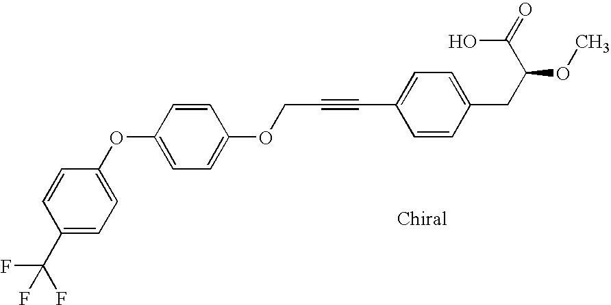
C1=CC(OC2=CC=C(C(F)(F)F)C=C2)=CC=C1OCC#CC1=CC=C(CC(OC)C(=O)O)C=C1
